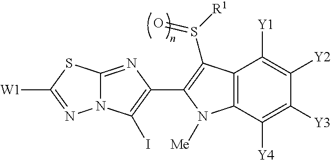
C12=NC(C3=C(S([R1])=O)C4=C(C([Y4])=C([Y3])C([Y2])=C4[Y1])N3[Me])=C(I)N1N=C([W1])S2
